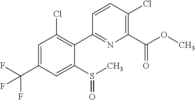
COC(C1=C(Cl)C=CC(C2=C(Cl)C=C(C(F)(F)F)C=C2S(C)=O)=N1)=O
